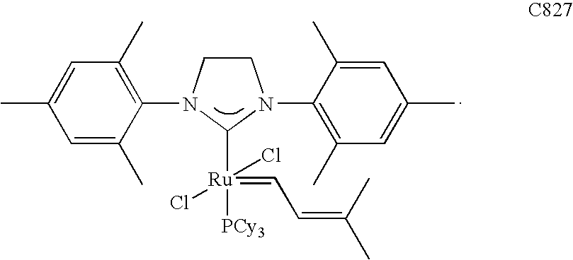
[Ru]([PCy3])(Cl)(Cl)(=CC=C(C)C)C1N(C2=C(C)C=C(C)C=C2C)CCN1C1=C(C)C=C(C)C=C1C
